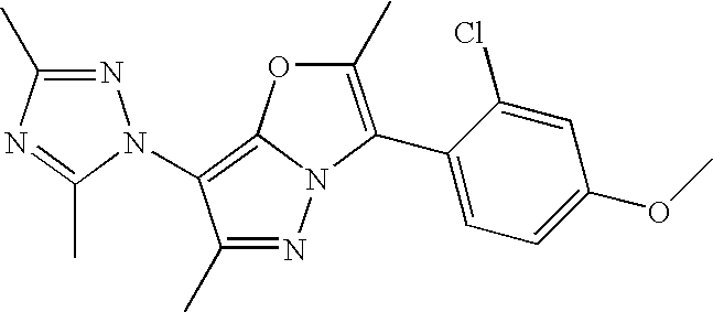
C1(C)=C(C2=CC=C(OC)C=C2Cl)N2C(=C(N3N=C(C)N=C3C)C(C)=N2)O1
